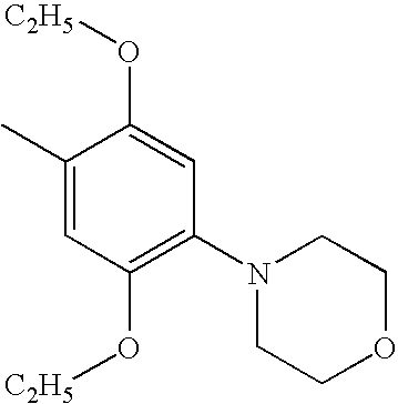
C1(C)=CC(O[C2H5])=C(N2CCOCC2)C=C1O[C2H5]
